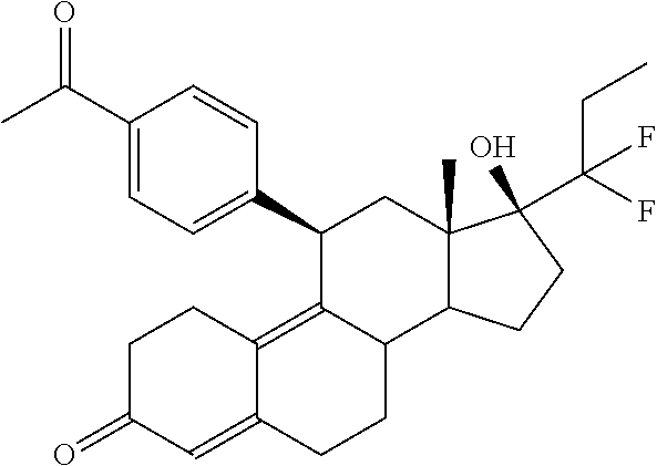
C1CC2=C3C(CCC2=CC1=O)C1C(C)(CC3C2=CC=C(C(C)=O)C=C2)C(O)(C(F)(CC)F)CC1
